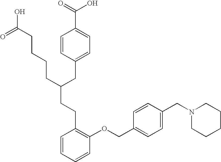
C(C(CC1=CC=C(C(=O)O)C=C1)CCCCC(O)=O)CC1=C(OCC2=CC=C(CN3CCCCC3)C=C2)C=CC=C1
